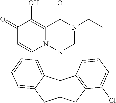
C1(=O)C=CN2C(=C1O)C(=O)N(CC)CN2C12C(CC3=C1C=CC=C3Cl)CC1=CC=CC=C21
